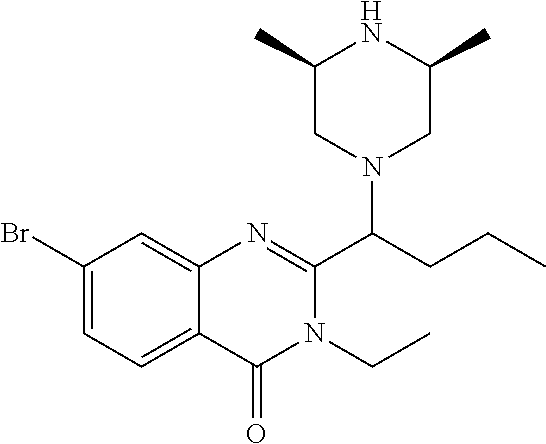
C1(C)CN(C(CCC)C2=NC3=CC(Br)=CC=C3C(=O)N2CC)CC(C)N1
